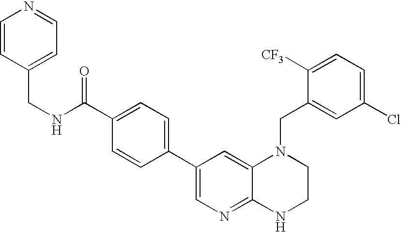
C1=C(C(NCC2=CC=NC=C2)=O)C=CC(C2=CN=C3C(=C2)N(CC2=CC(Cl)=CC=C2[CF3])CCN3)=C1
